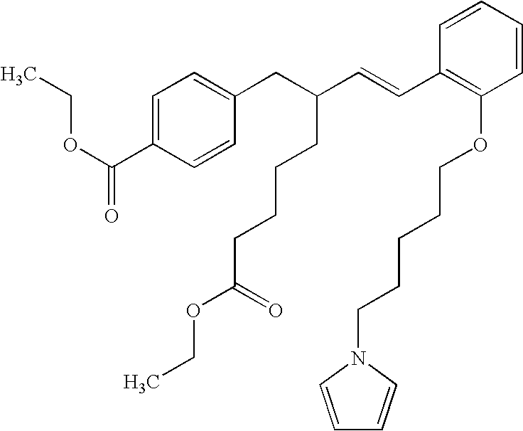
C1=C(C(OCC)=O)C=CC(CC(C=CC2=C(OCCCCCN3C=CC=C3)C=CC=C2)CCCCC(OCC)=O)=C1
